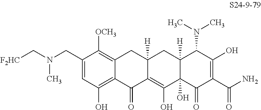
C1(CN(C[F2HC])C)=CC(O)=C2C(=C1[OCH3])CC1([H])C(=C(O)C3(O)C([H])(C1)C(N(C)C)C(O)=C(C(N)=O)C3=O)C2=O
